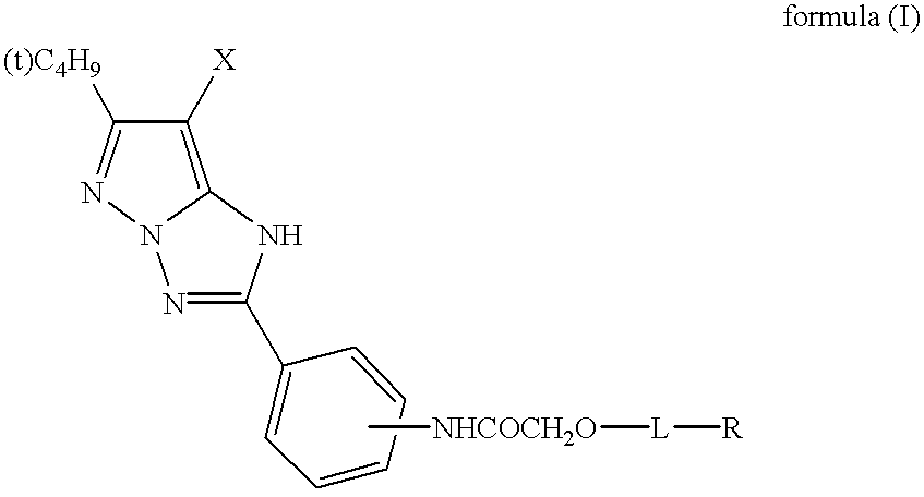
N1=C(C2=CC=CC=C2)NC2=C([X])C([(t)C4H9])=NN12.C[NHCOCH2O][L][R]
